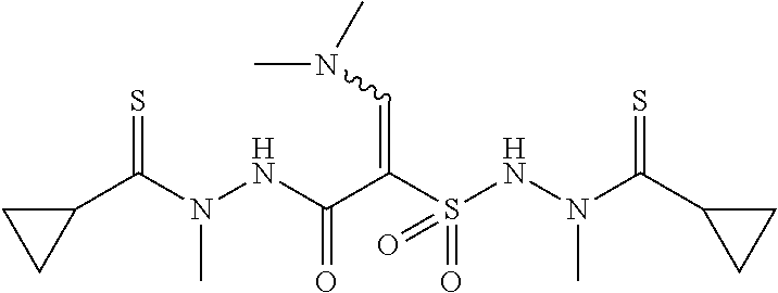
C1(C(N(NC(C(S(NN(C(C2CC2)=S)C)(=O)=O)=CN(C)C)=O)C)=S)CC1
